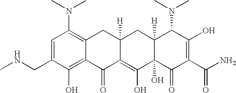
N(CC1=CC(N(C)C)=C2C(=C1O)C(=O)C1=C(O)C3(O)C([H])(CC1([H])C2)C(N(C)C)C(O)=C(C(N)=O)C3=O)C
